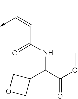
C(C(NC(C(=O)OC)C1COC1)=O)=C(C)->C
